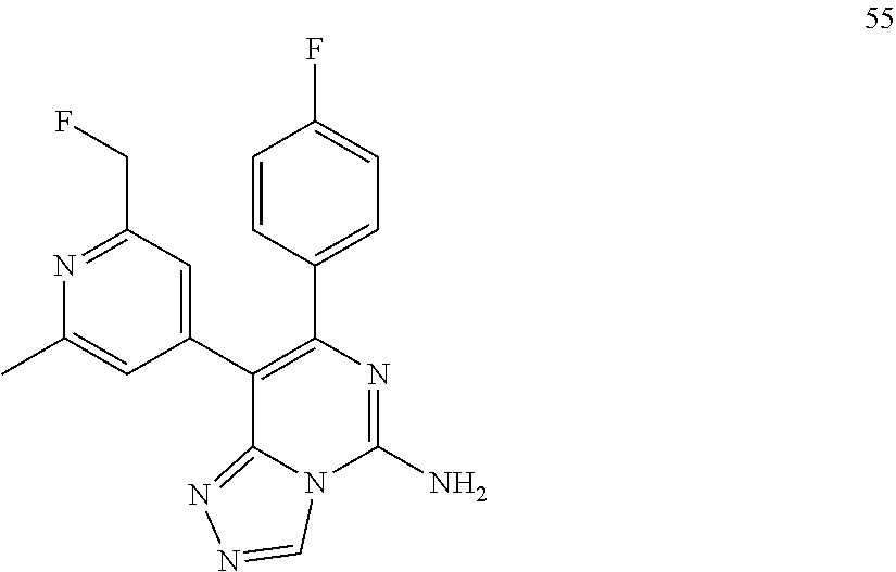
N1=C(CF)C=C(C2=C(C3=CC=C(F)C=C3)N=C(N)N3C2=NN=C3)C=C1C
